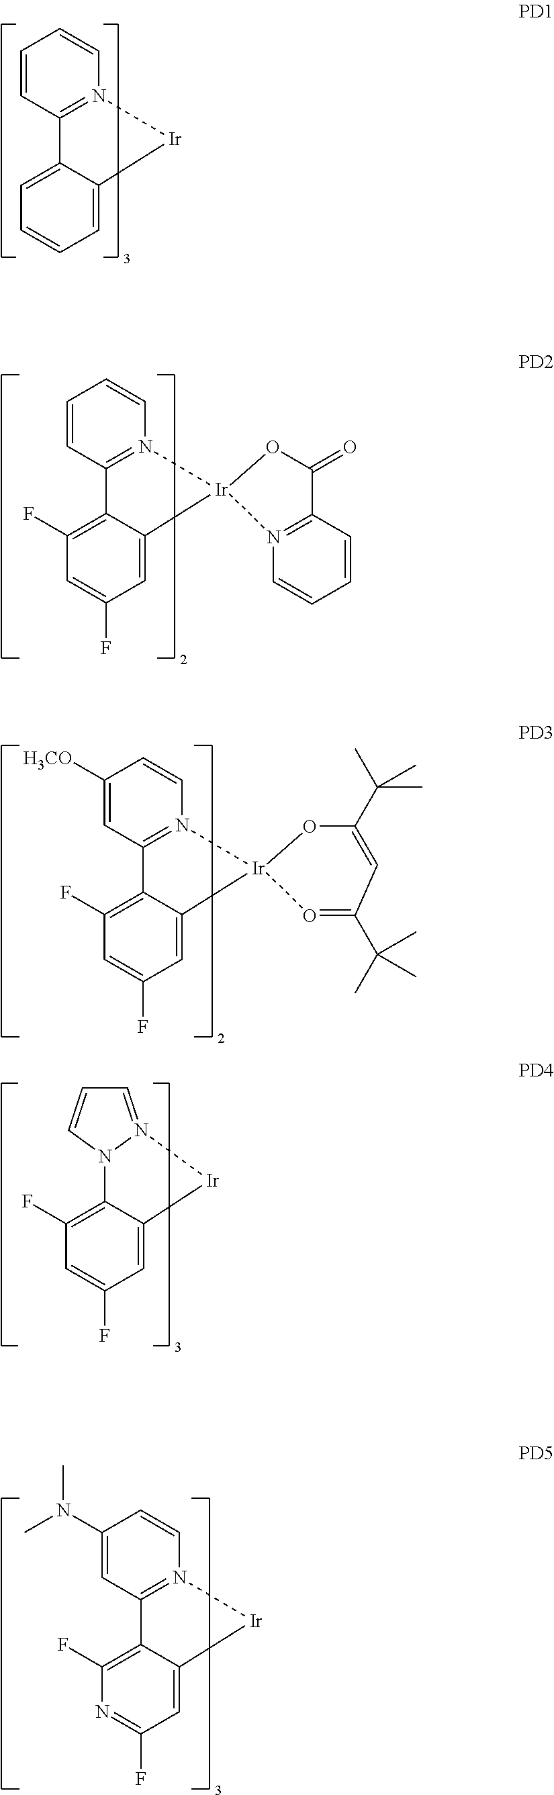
C1=CC2=N(C=C1)[Ir]C1=CC=CC=C21.C1=CC2=N(C=C1)[Ir]1(C3=CC(F)=CC(F)=C23)OC(=O)C2=N1C=CC=C2.C1([H3CO])=CC2=N(C=C1)[Ir]1(C3=CC(F)=CC(F)=C23)OC(C(C)(C)C)=CC(C(C)(C)C)=O1.C1=C2C(=C(F)C=C1F)N1N(=CC=C1)[Ir]2.C1(N(C)C)=CC2=N(C=C1)[Ir]C1=CC(F)=NC(F)=C21
